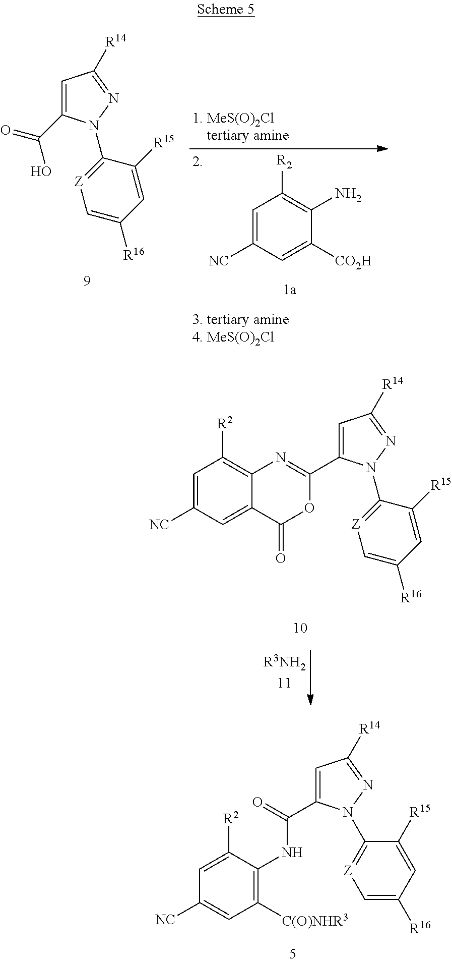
C1=C(C(=O)O)N(C2=[Z]C=C([R16])C=C2[R15])N=C1[R14].C1=C([NC])C=C([CO2H])C(N)=C1[R2].C1=C(C2=NC3=C([R2])C=C([NC])C=C3C(=O)O2)N(C2=[Z]C=C([R16])C=C2[R15])N=C1[R14].[R3NH211].C1=C(C(=O)NC2=C([C(O)NHR3])C=C([NC])C=C2[R2])N(C2=[Z]C=C([R16])C=C2[R15])N=C1[R14]
